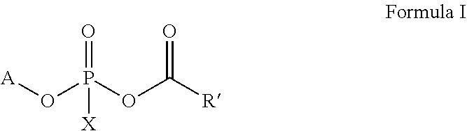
[A]OP(OC([R])=O)(=O)[X]
